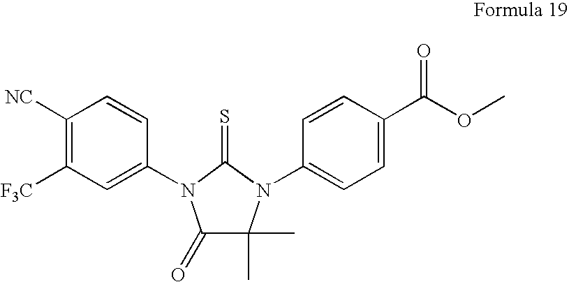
C1([NC])=C([F3C])C=C(N2C(=O)C(C)(C)N(C3=CC=C(C(OC)=O)C=C3)C2=S)C=C1
